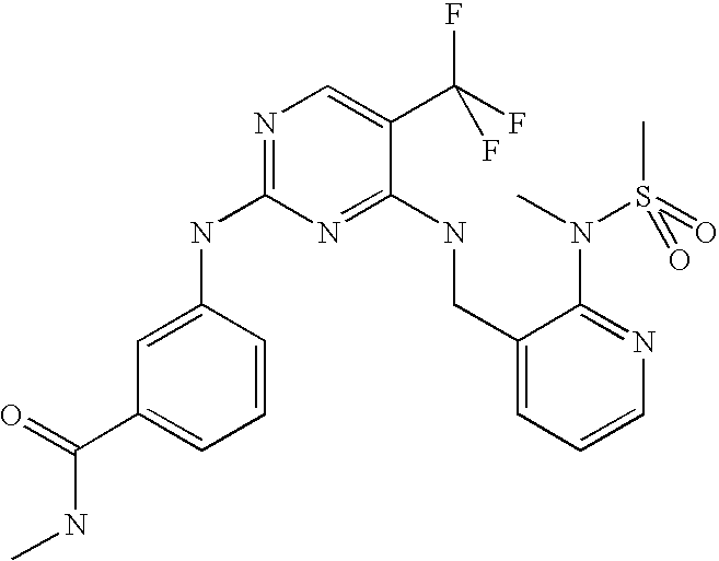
C1(CNC2=NC(NC3=CC(C(NC)=O)=CC=C3)=NC=C2C(F)(F)F)=CC=CN=C1N(C)S(C)(=O)=O
